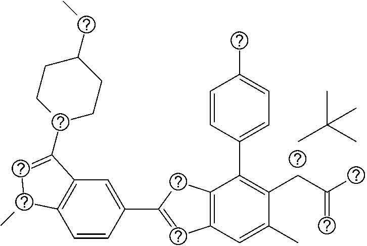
C1=CC(C2=CC3=C(C2)C(C2=CC=C(C)C=C2)=C(CC(C)=C)C(C)=C3)=CC2=C1C(C)C=C2C1CCC(CC)CC1.CC(C)(C)C
